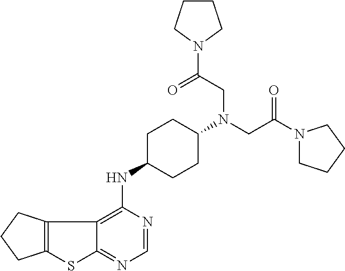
C12=NC=NC(NC3CCC(N(CC(=O)N4CCCC4)CC(=O)N4CCCC4)CC3)=C1C1=C(S2)CCC1
